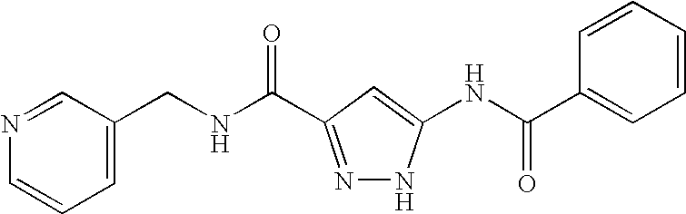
C1=C(CNC(=O)C2=NNC(NC(C3=CC=CC=C3)=O)=C2)C=NC=C1
